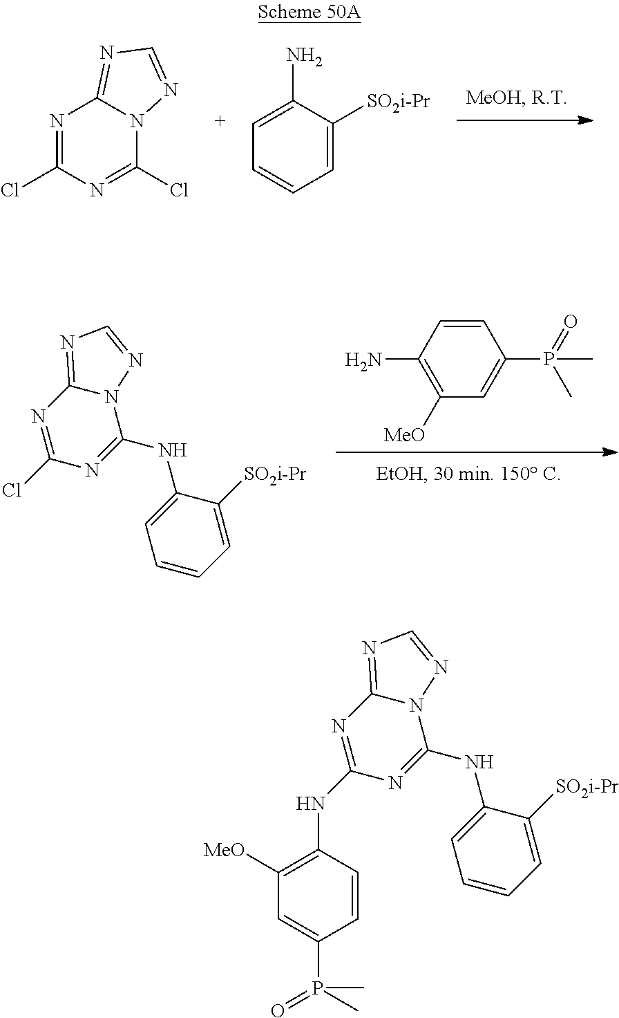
N1=C(Cl)N=C(Cl)N2C1=NC=N2.C1=CC=C([SO2i-Pr])C(N)=C1.C1=CC(N)=C([MeO])C=C1P(=O)(C)C.N1=C(Cl)N=C(NC2=CC=CC=C2[SO2i-Pr])N2C1=NC=N2.N1=C(NC2=C([MeO])C=C(P(C)(=O)C)C=C2)N=C(NC2=CC=CC=C2[SO2i-Pr])N2C1=NC=N2
